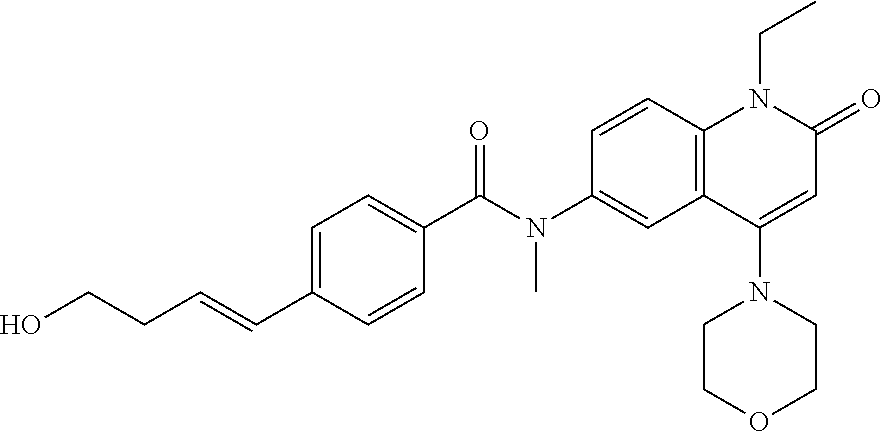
N(C1=CC2=C(C=C1)N(CC)C(=O)C=C2N1CCOCC1)(C(C1=CC=C(C=CCCO)C=C1)=O)C
